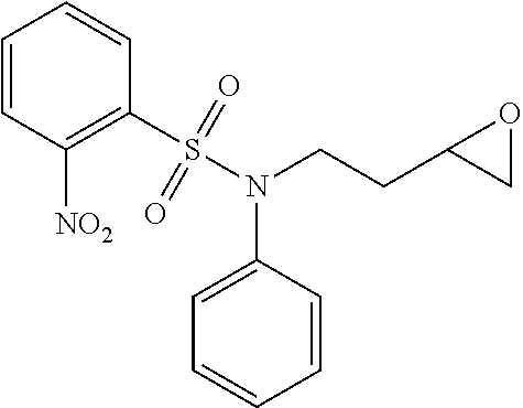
C1=CC([NO2])=C(S(N(CCC2CO2)C2=CC=CC=C2)(=O)=O)C=C1
